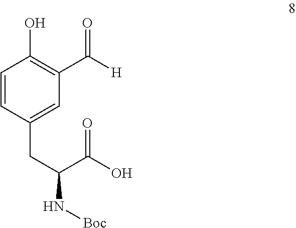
C1=CC(CC(N[Boc])C(O)=O)=CC(C([H])=O)=C1O
